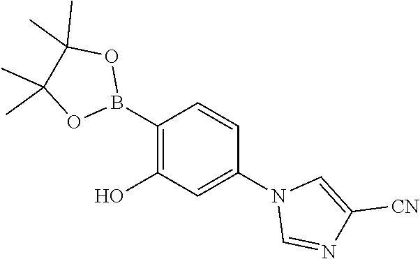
C1(B2OC(C)(C)C(C)(C)O2)=C(O)C=C(N2C=NC([CN])=C2)C=C1
